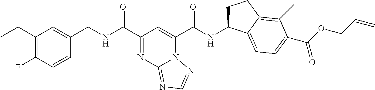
C1(CC)=C(F)C=CC(CNC(C2=NC3=NC=NN3C(C(NC3CCC4=C(C)C(C(OCC=C)=O)=CC=C34)=O)=C2)=O)=C1
